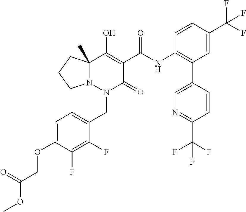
C1(NC(=O)C2=C(O)C3(C)N(N(CC4=CC=C(OCC(OC)=O)C(F)=C4F)C2=O)CCC3)=C(C2=CN=C(C(F)(F)F)C=C2)C=C(C(F)(F)F)C=C1
